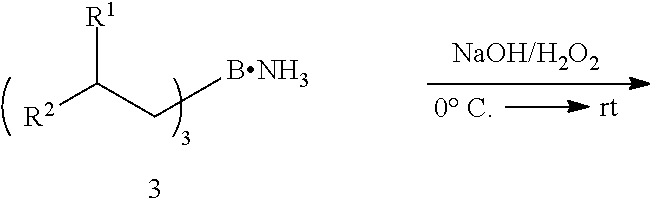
[R1]C([R2])C[BNH3]
